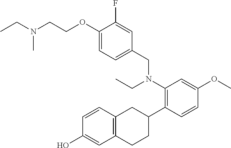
CCN(C)CCOC1=CC=C(CN(C2=C(C3CC4=C(CC3)C=C(O)C=C4)C=CC(OC)=C2)CC)C=C1F
